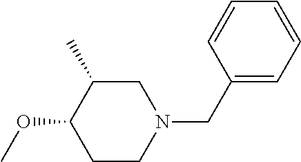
C1C(C)C(OC)CCN1CC1=CC=CC=C1
